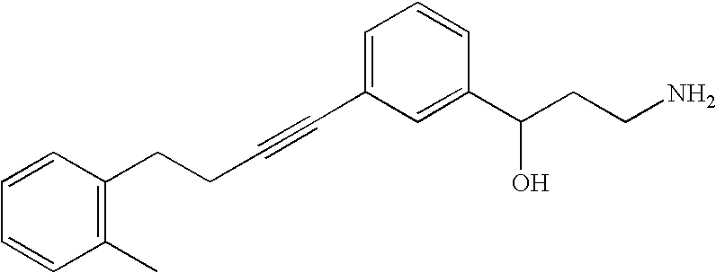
C(#CC1=CC=CC(C(CCN)O)=C1)CCC1=C(C)C=CC=C1
